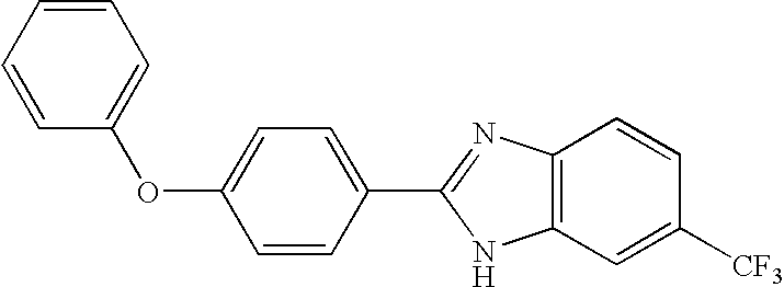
C1(OC2=CC=CC=C2)=CC=C(C2=NC3=C(C=C([CF3])C=C3)N2)C=C1
